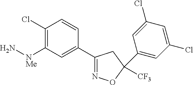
C1(Cl)=C([NMe]N)C=C(C2=NOC(C3=CC(Cl)=CC(Cl)=C3)([CF3])C2)C=C1
